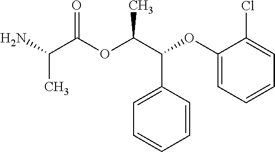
CC(C(=O)OC(C(C1=CC=CC=C1)OC1=CC=CC=C1Cl)C)N
